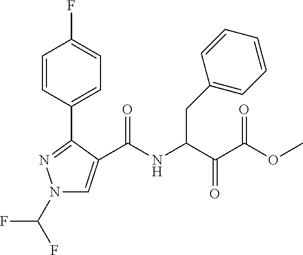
N1(C(F)F)C=C(C(NC(C(C(=O)OC)=O)CC2=CC=CC=C2)=O)C(C2=CC=C(F)C=C2)=N1
